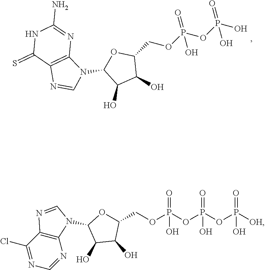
O1C(N2C3=C(N=C2)C(=S)NC(N)=N3)C(O)C(O)C1COP(OP(O)(=O)O)(=O)O.C(OP(OP(OP([OH])(=O)O)(=O)O)(=O)O)C1OC(N2C3=C(C(Cl)=NC=N3)N=C2)C(O)C1O
